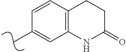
CC1=CC2=C(C=C1)CCC(=O)N2
